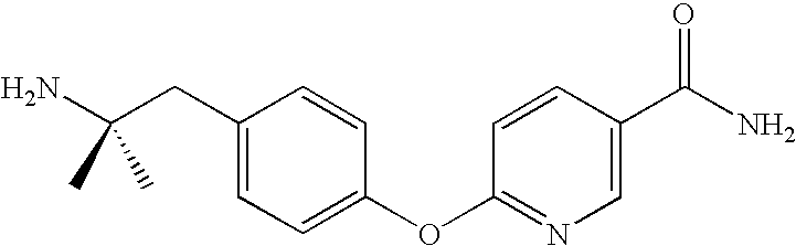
C1(CC(N)(C)C)=CC=C(OC2=NC=C(C(N)=O)C=C2)C=C1
